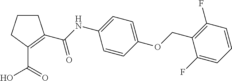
C1CCC(C(=O)O)=C1C(NC1=CC=C(OCC2=C(F)C=CC=C2F)C=C1)=O
